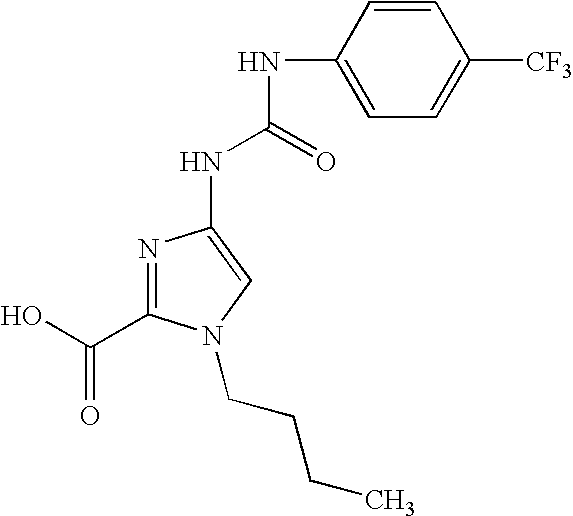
N1=C(C(O)=O)N(CCCC)C=C1NC(NC1=CC=C([CF3])C=C1)=O
